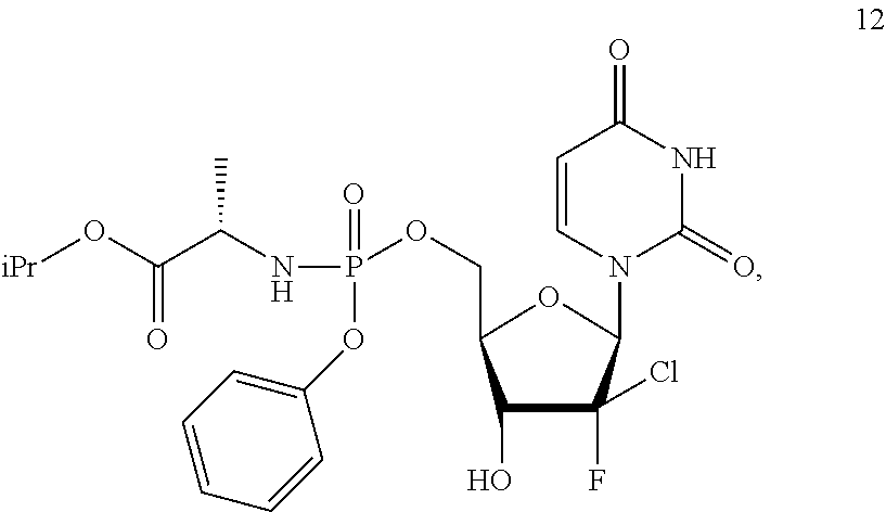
C1(O)C(F)(Cl)C(N2C(=O)NC(=O)C=C2)OC1COP(NC(C(O[iPr])=O)C)(=O)OC1=CC=CC=C1
